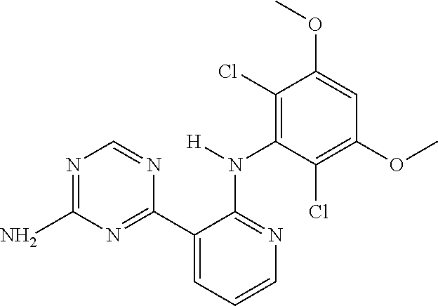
N1=C(N)N=C(C2=CC=CN=C2N(C2=C(Cl)C(OC)=CC(OC)=C2Cl)[H])N=C1
